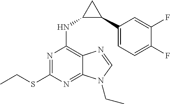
N1=C(SCC)N=C2C(=C1NC1C(C3=CC=C(F)C(F)=C3)C1)N=CN2CC
